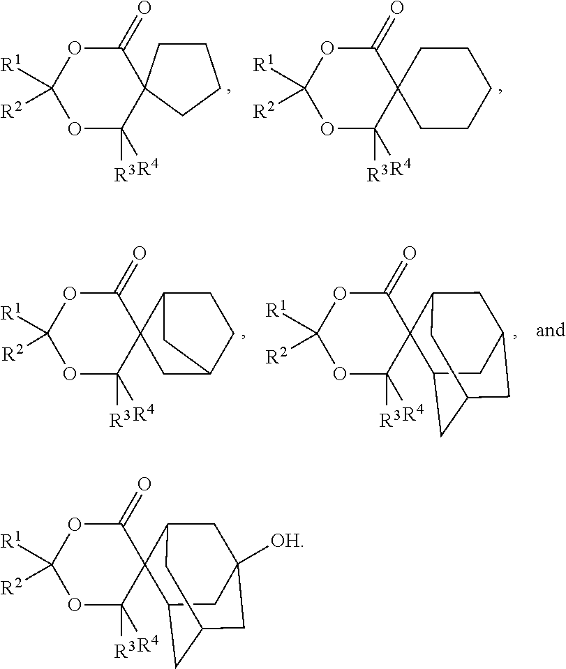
C1(=O)OC([R1])([R2])OC([R4])([R3])C12CCCC2.C1(=O)OC([R1])([R2])OC([R4])([R3])C12CCCCC2.C1(=O)OC([R1])([R2])OC([R4])([R3])C12CC1CCC2C1.C1(=O)OC([R1])([R2])OC([R4])([R3])C12C1CC3CC(CC2C3)C1.C1(=O)OC([R1])([R2])OC([R4])([R3])C12C1CC3CC([OH])(CC2C3)C1
